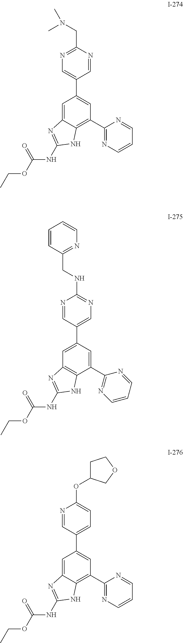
C1=C2C(=C(C3=NC=CC=N3)C=C1C1=CN=C(CN(C)C)N=C1)NC(NC(OCC)=O)=N2.C1=C(C2=CN=C(NCC3=NC=CC=C3)N=C2)C=C(C2=NC=CC=N2)C2=C1N=C(NC(OCC)=O)N2.C1=C2C(=C(C3=NC=CC=N3)C=C1C1=CC=C(OC3CCOC3)N=C1)NC(NC(OCC)=O)=N2
